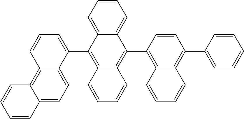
C1(C2=CC=CC3=C4C(=CC=C23)C=CC=C4)=C2C(=C(C3=C4C(=C(C5=CC=CC=C5)C=C3)C=CC=C4)C3=CC=CC=C13)C=CC=C2
